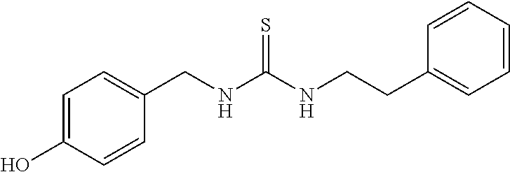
C1=C(O)C=CC(CNC(NCCC2=CC=CC=C2)=S)=C1
